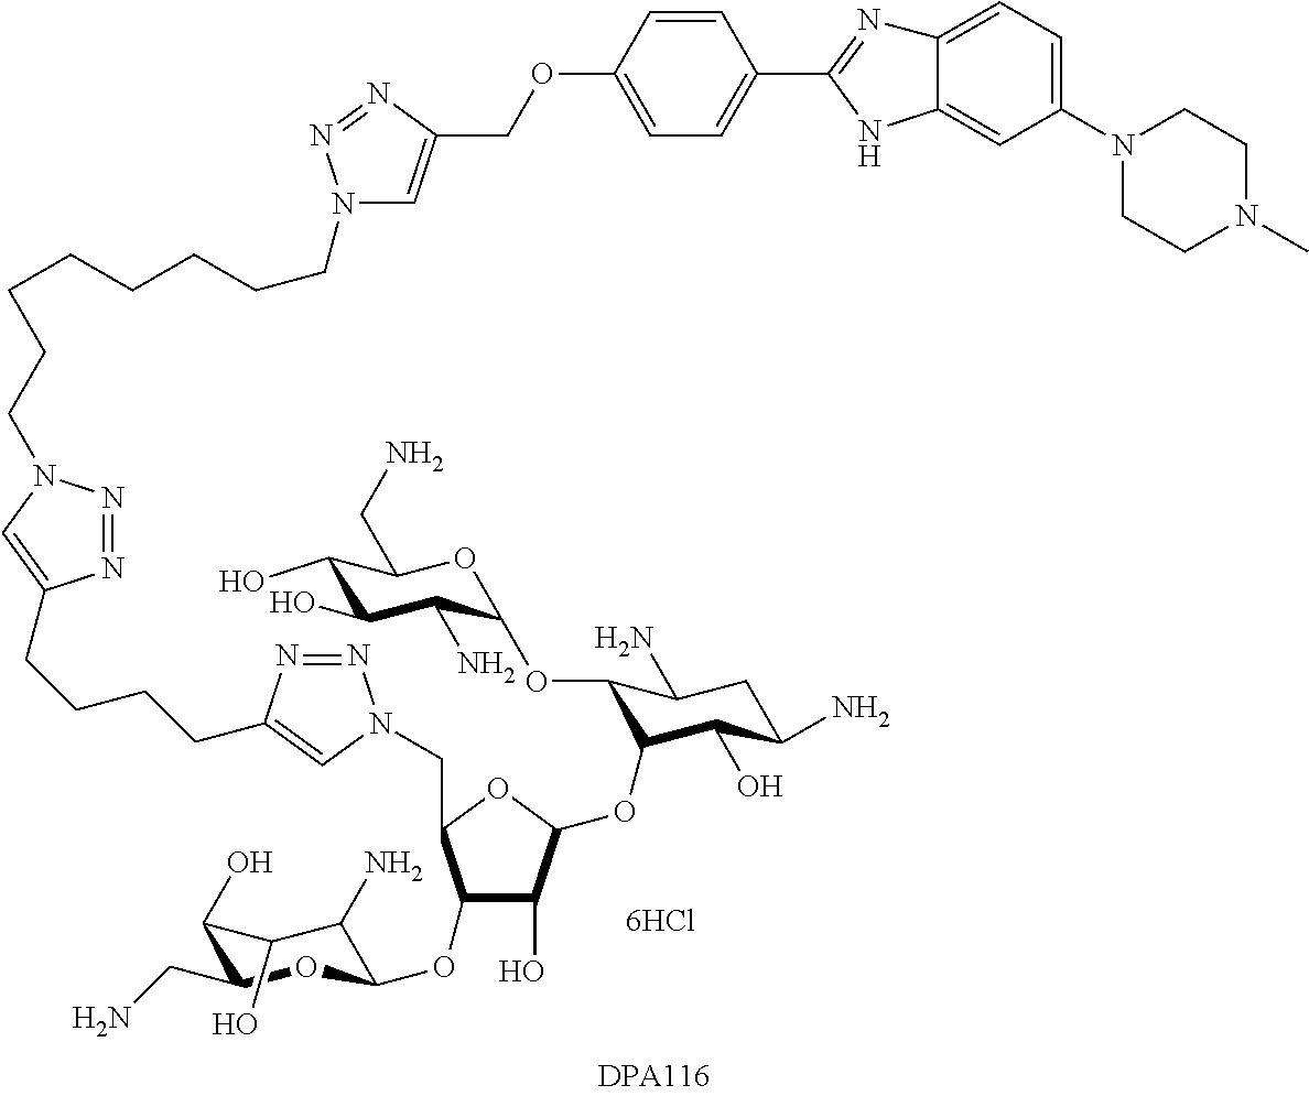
[6HCl].C(OC1=CC=C(C2=NC3=CC=C(N4CCN(C)CC4)C=C3N2)C=C1)C1=CN(CCCCCCCCN2N=NC(CCCCC3=CN(CC4OC(OC5C(OC6C(N)C(O)C(O)C(CN)O6)C(N)CC(N)C5O)C(O)C4OC4C(N)C(O)C(O)C(CN)O4)N=N3)=C2)N=N1
